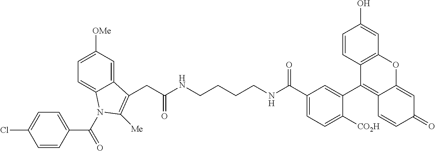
C1=C(C(NCCCCNC(CC2=C([Me])N(C(=O)C3=CC=C(Cl)C=C3)C3=CC=C([OMe])C=C32)=O)=O)C=C(C2=C3C(=CC(=O)C=C3)OC3=C2C=CC(O)=C3)C([CO2H])=C1
